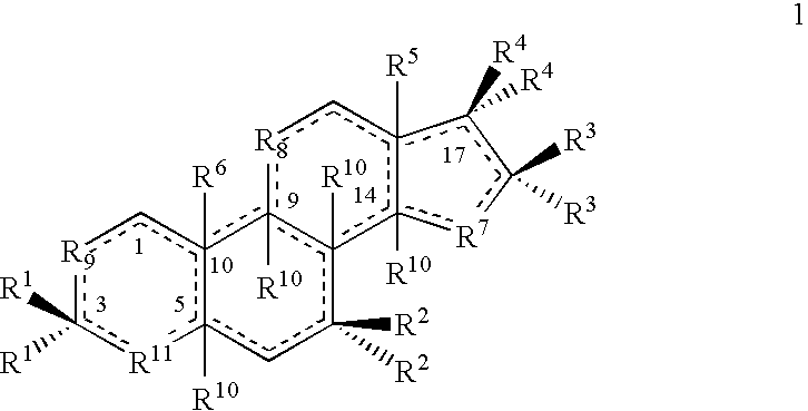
[R9]1c([R1])([R1])[R11]c2([R10])c([R6])(c1)c1([R10])c([R10])(c([R2])([R2])c2)c2([R10])c([R5])(c[R8]1)c([R4])([R4])c([R3])([R3])[R7]2
